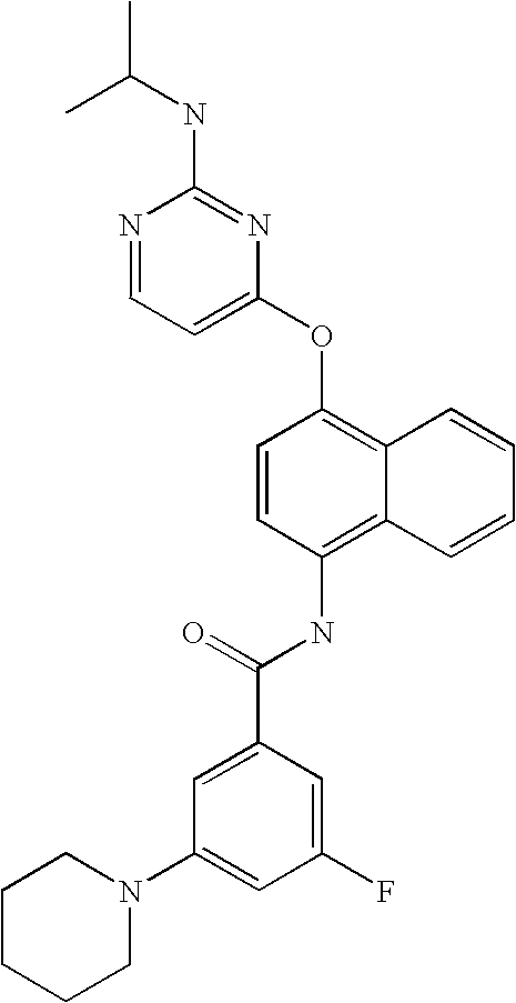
N1=CC=C(OC2=C3C(=C(NC(C4=CC(N5CCCCC5)=CC(F)=C4)=O)C=C2)C=CC=C3)N=C1NC(C)C
